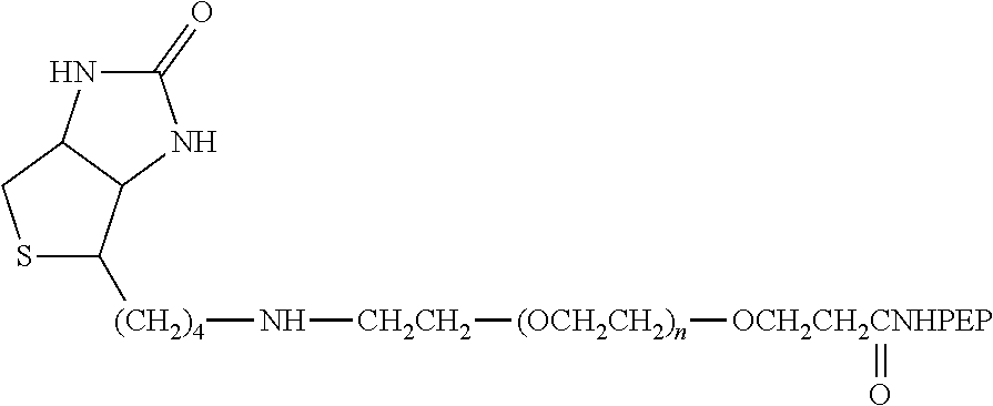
[(CH2)4](N[CH2CH2][(OCH2CH2)n][OCH2CH2CNHPEP]=O)C1SCC2C1NC(=O)N2
